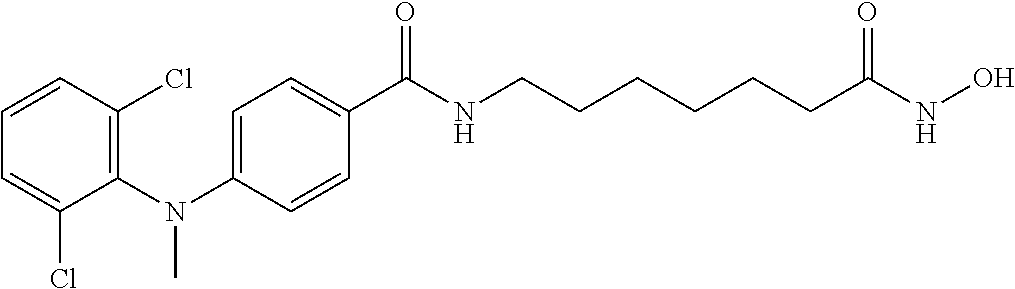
C1(N(C2=CC=C(C(NCCCCCCC(NO)=O)=O)C=C2)C)=C(Cl)C=CC=C1Cl
